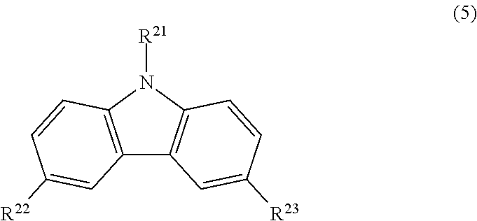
C12=C(N([R21])C3=C1C=C([R23])C=C3)C=CC([R22])=C2
